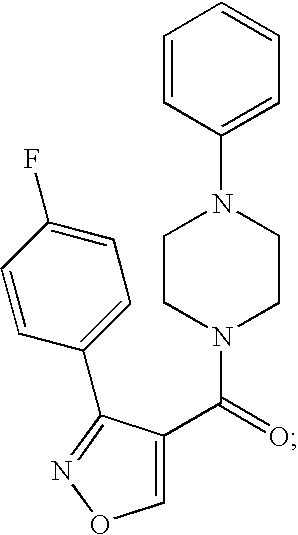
C1=C(C(=O)N2CCN(C3=CC=CC=C3)CC2)C(C2=CC=C(F)C=C2)=NO1
